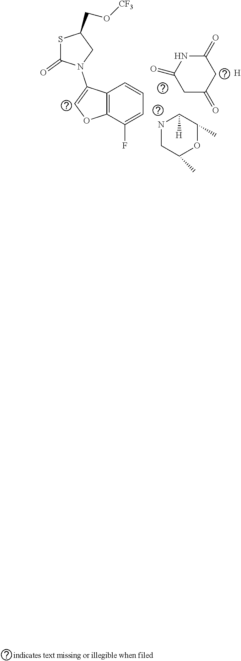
S1C(=O)N(C2=COC3=C2C=CC=C3F)CC1CO[CF3].N1CC(C)OC(C)C1[H].C1C(=O)CC(=O)NC1=O.[H]
